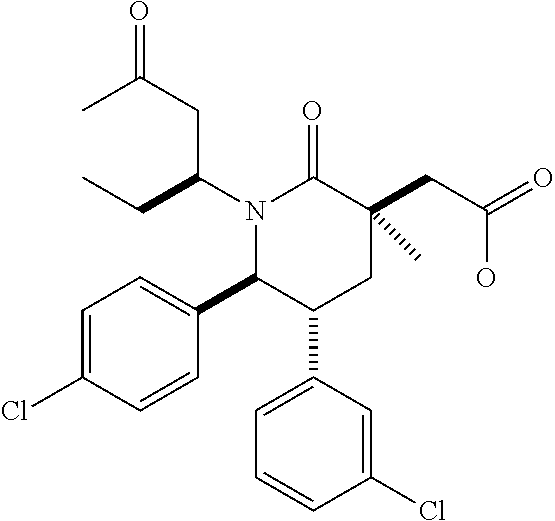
N1(C(CC)CC(=O)C)C(C2=CC=C(Cl)C=C2)C(C2=CC=CC(Cl)=C2)CC(CC(=O)O)(C)C1=O
